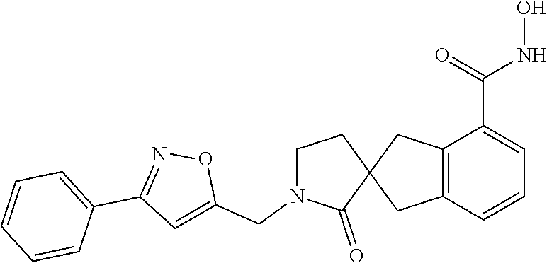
C12=C(C=CC=C1C(=O)NO)CC1(C2)CCN(CC2=CC(C3=CC=CC=C3)=NO2)C1=O
